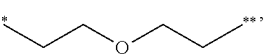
C(OCCC)CC
